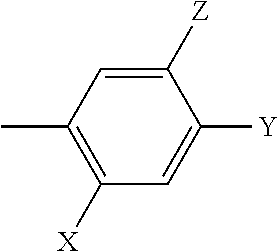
C1([Z])=CC(C)=C([X])C=C1[Y]
